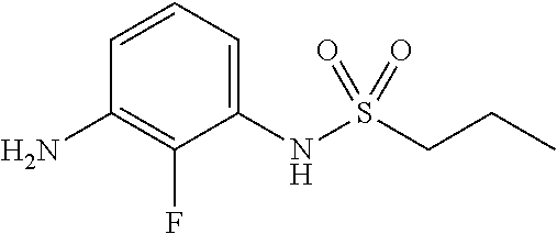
C1(NS(=O)(=O)CCC)=CC=CC(N)=C1F
